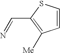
C1=CSC(C=N)=C1[Me]
